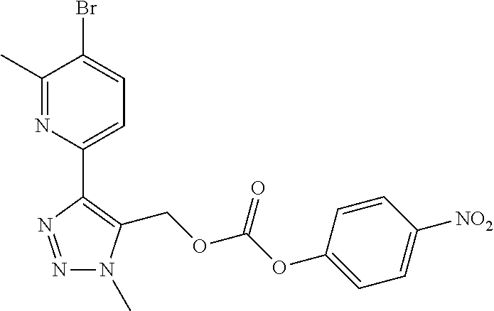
C1(C)=NC(C2=C(COC(OC3=CC=C([NO2])C=C3)=O)N(C)N=N2)=CC=C1Br
